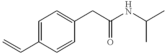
C1=C(C=C)C=CC(CC(=O)NC(C)C)=C1
